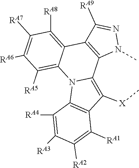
C1([RA8])=C2C3=C(C4=C([X]C)C5=C(N4C2=C([RA5])C([RA6])=C1[RA7])C([RA4])=C([RA3])C([RA2])=C5[RA1])N(C)N=C3[RA9]
